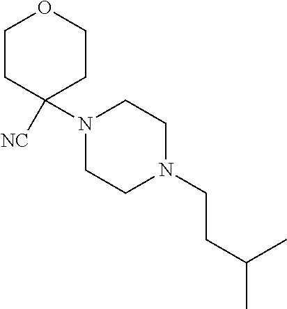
C1CC([NC])(N2CCN(CCC(C)C)CC2)CCO1
